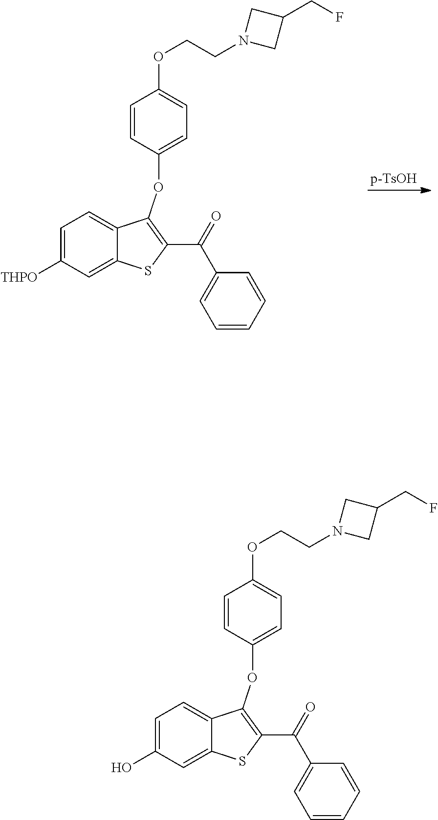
[p-TsOH].C1(CF)CN(CCOC2=CC=C(OC3=C(C(=O)C4=CC=CC=C4)SC4=CC([THPO])=CC=C43)C=C2)C1.C1(CF)CN(CCOC2=CC=C(OC3=C(C(=O)C4=CC=CC=C4)SC4=CC(O)=CC=C43)C=C2)C1
